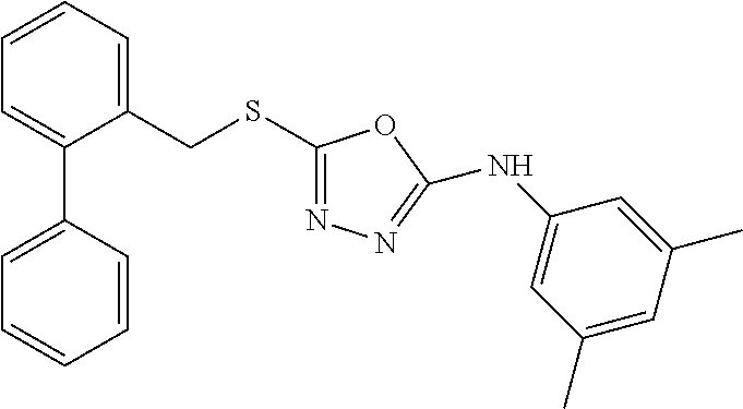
C1=CC=C(CSC2=NN=C(NC3=CC(C)=CC(C)=C3)O2)C(C2=CC=CC=C2)=C1
